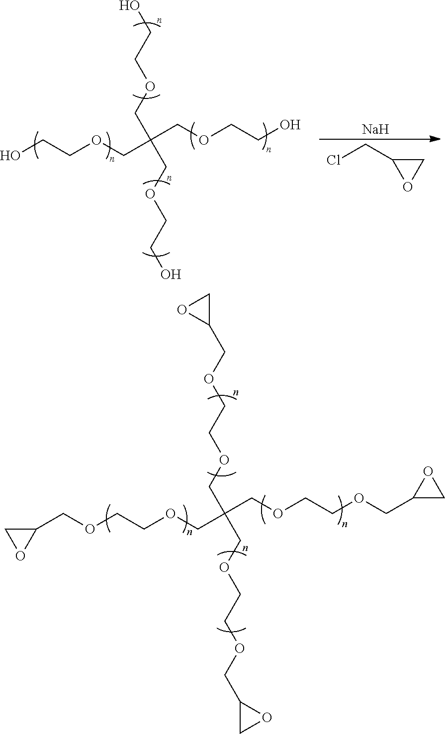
OCCOCC(COCCO)(COCCO)COCCO.C1C(CCl)O1.[Na].O(CCOCC(COCCOCC1CO1)(COCCOCC1CO1)COCCOCC1CO1)CC1CO1
